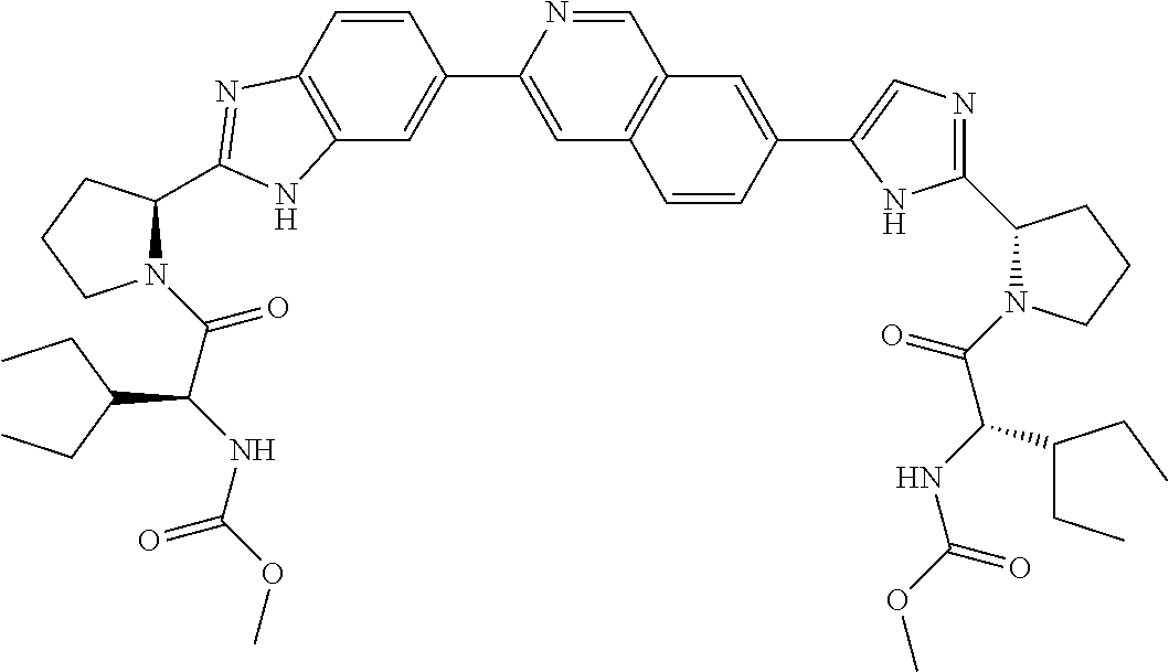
C1(C2=CC3=C(C=C2)N=C(C2N(C(C(NC(OC)=O)C(CC)CC)=O)CCC2)N3)=CC2=C(C=N1)C=C(C1=CN=C(C3N(C(C(NC(OC)=O)C(CC)CC)=O)CCC3)N1)C=C2
